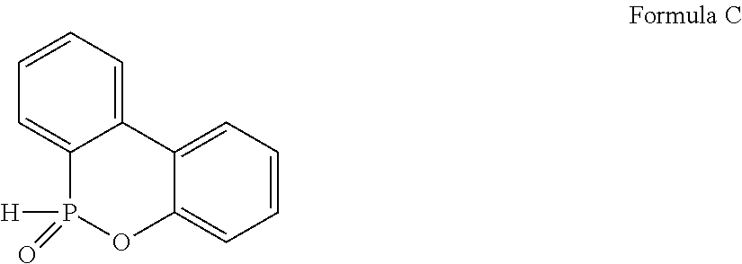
C12=CC=CC=C1P([H])(=O)OC1=CC=CC=C21
